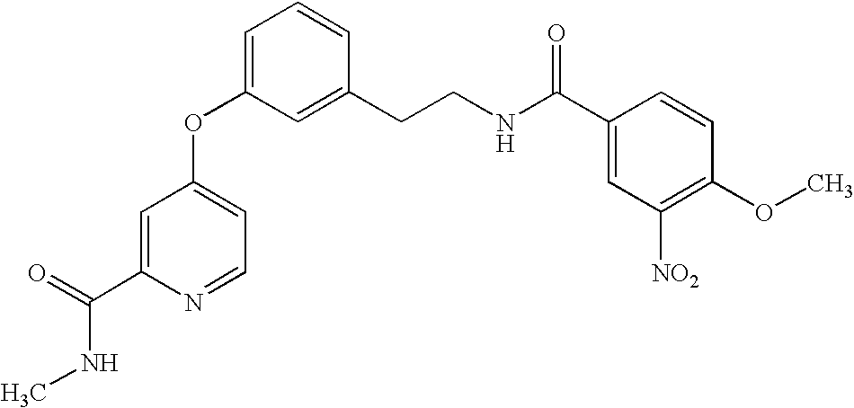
C1(OC2=CC=CC(CCNC(C3=CC([NO2])=C(OC)C=C3)=O)=C2)=CC=NC(C(NC)=O)=C1
